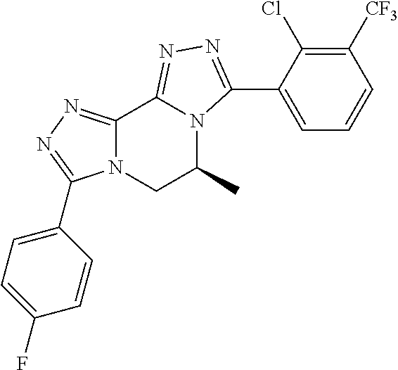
C12=NN=C(C3=CC=C(F)C=C3)N1CC(C)N1C2=NN=C1C1=CC=CC([CF3])=C1Cl
